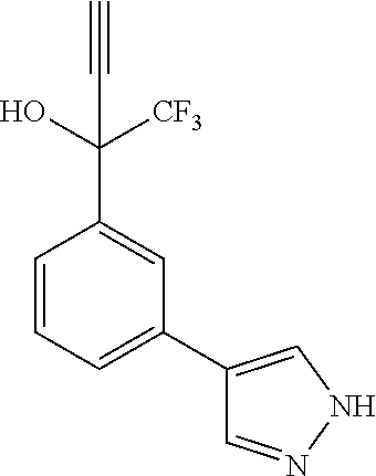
C1=CC=C(C2=CNN=C2)C=C1C(O)([CF3])C#C
